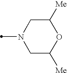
CN1CC([Me])OC([Me])C1
